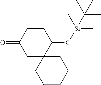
C1C2(C(O[Si](C)(C)C(C)(C)C)CCC1=O)CCCCC2
